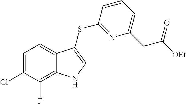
C1=C(Cl)C(F)=C2C(=C1)C(SC1=NC(CC([OEt])=O)=CC=C1)=C(C)N2
